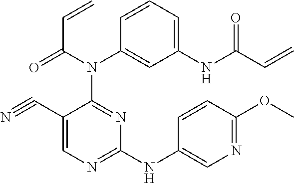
N(C1=NC=C(C#N)C(N(C2=CC([NH]C(C=C)=O)=CC=C2)C(=O)C=C)=N1)C1=CN=C(OC)C=C1
